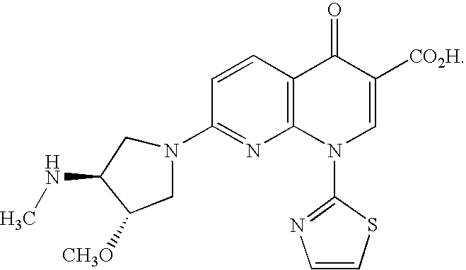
N1(C2=NC=CS2)C=C([CO2H])C(=O)C2=C1N=C(N1CC(NC)C([CH3O])C1)C=C2
